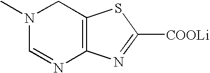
N1(C)C=NC2=C(C1)SC([COOLi])=N2
